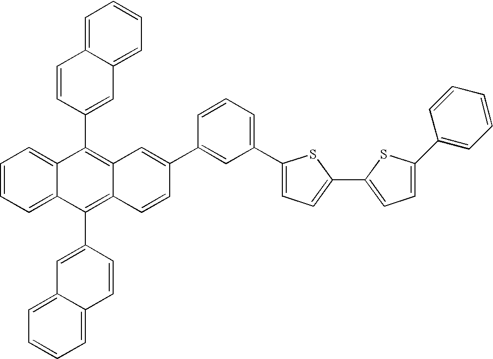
C1=CC2=CC=CC=C2C=C1C1=C2C(=C(C3=CC4=CC=CC=C4C=C3)C3=CC=CC=C13)C=CC(C1=CC(C3=CC=C(C4=CC=C(C5=CC=CC=C5)S4)S3)=CC=C1)=C2
